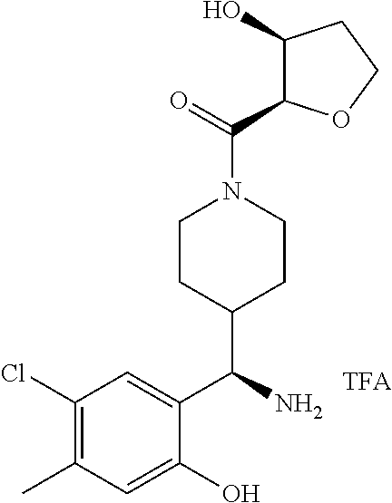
C1(Cl)=C(C)C=C(O)C(C(N)C2CCN(C(=O)C3C(O)CCO3)CC2)=C1
